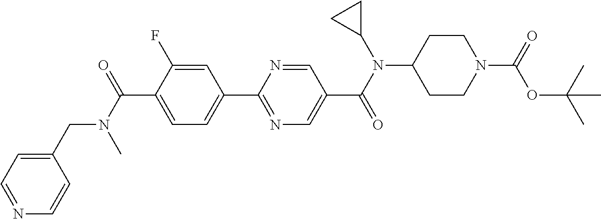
C1(C(N(C)CC2=CC=NC=C2)=O)=CC=C(C2=NC=C(C(N(C3CC3)C3CCN(C(=O)OC(C)(C)C)CC3)=O)C=N2)C=C1F
